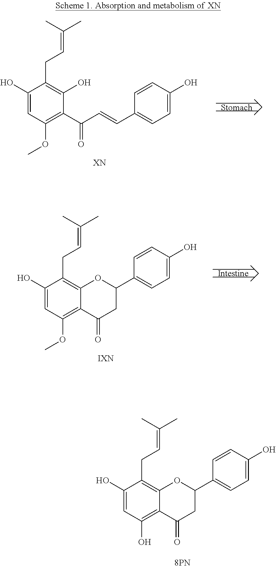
C1(O)=CC(O)=C2C(=C1CC=C(C)C)OC(C1=CC=C(O)C=C1)CC2=O.C1(O)=CC(OC)=C(C(=O)C=CC2=CC=C(O)C=C2)C(O)=C1CC=C(C)C.C1(O)=CC(OC)=C2C(=C1CC=C(C)C)OC(C1=CC=C(O)C=C1)CC2=O
